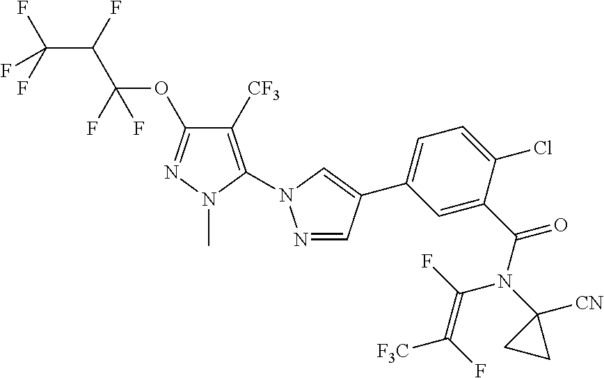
C1([CF3])=C(N2N=CC(C3=CC=C(Cl)C(C(=O)N(C4([CN])CC4)C(F)=C(F)[F3C])=C3)=C2)N(C)N=C1OC(C(F)C(F)(F)F)(F)F
